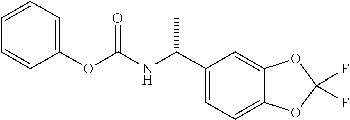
C1(C(NC(OC2=CC=CC=C2)=O)C)=CC=C2C(=C1)OC(F)(F)O2
